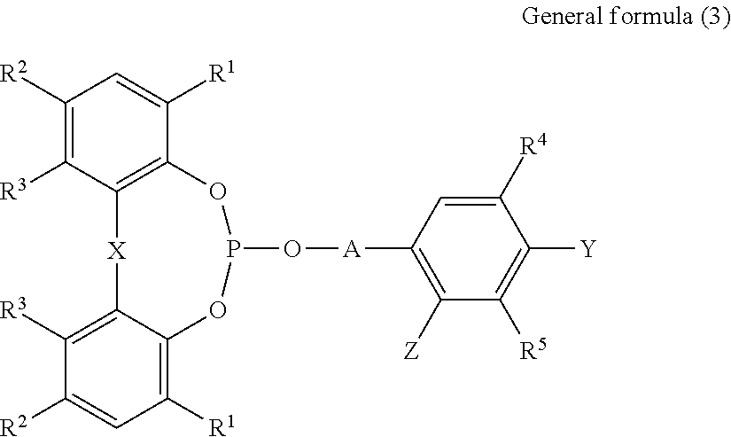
C1([R2])=C([R3])C2=C(C([R1])=C1)OP(O[A]C1=C([Z])C([R5])=C([Y])C([R4])=C1)OC1=C([R1])C=C([R2])C([R3])=C1[X]2
